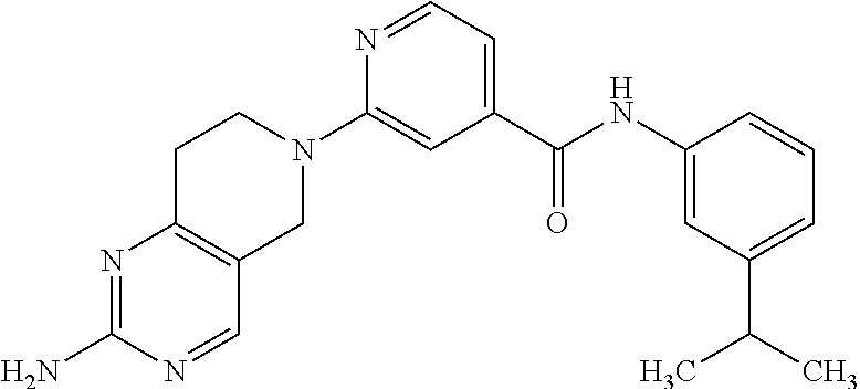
N1=C(N)N=CC2=C1CCN(C1=CC(C(NC3=CC(C(C)C)=CC=C3)=O)=CC=N1)C2
